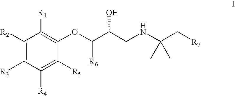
C1([R2])=C([R3])C([R4])=C([R5])C(OC(C(CNC(C[R7])(C)C)O)[R6])=C1[R1]
